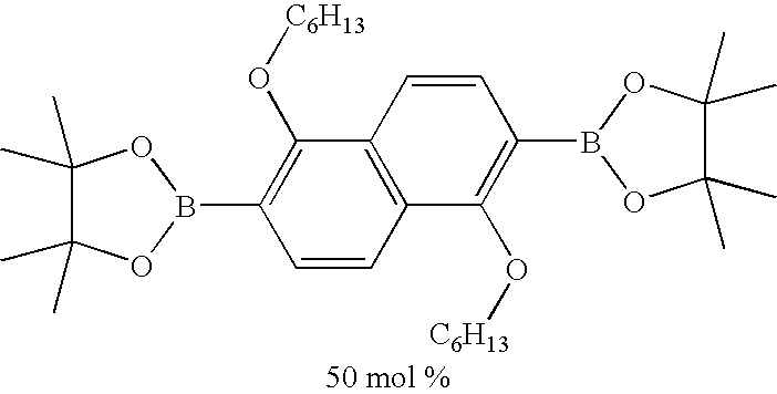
C1(C)(C)C(C)(C)OB(C2=C(O[C6H13])C3=C(C=C2)C(O[C6H13])=C(B2OC(C)(C)C(C)(C)O2)C=C3)O1
